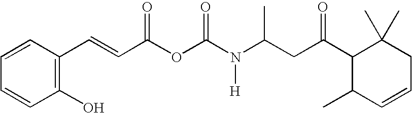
C1=CC(C=CC(OC(N(C(CC(C2C(C)(C)CC=CC2C)=O)C)[H])=O)=O)=C(O)C=C1
